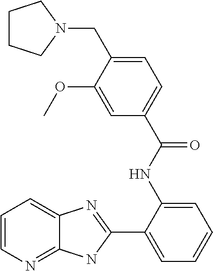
C1(NC(C2=CC=C(CN3CCCC3)C(OC)=C2)=O)=CC=CC=C1C1=NC2=CC=CN=C2N1
